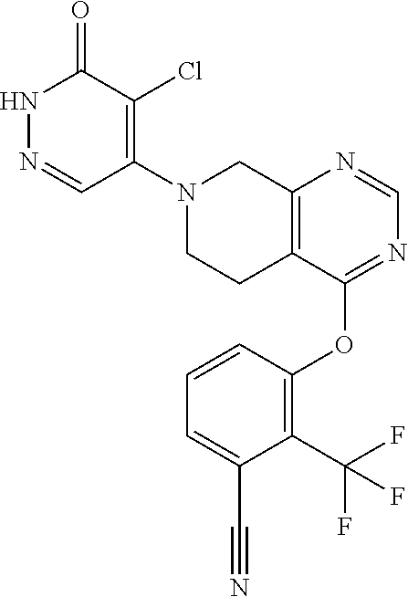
N1=C(OC2=C(C(F)(F)F)C(C#N)=CC=C2)C2=C(N=C1)CN(C1=C(Cl)C(=O)NN=C1)CC2
